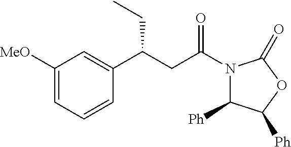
C1([MeO])=CC=CC(C(CC(N2C([Ph])C([Ph])OC2=O)=O)CC)=C1
